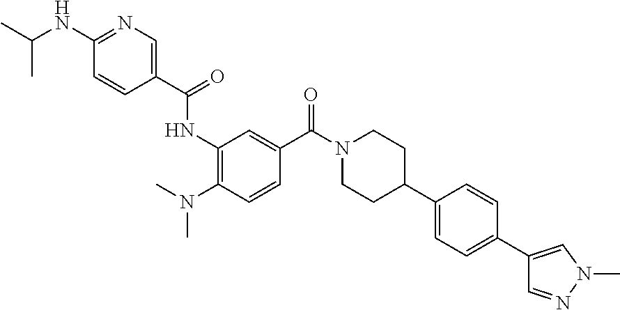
C1(N(C)C)=C(NC(C2=CN=C(NC(C)C)C=C2)=O)C=C(C(N2CCC(C3=CC=C(C4=CN(C)N=C4)C=C3)CC2)=O)C=C1
